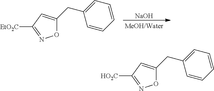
[NaOH].[EtO2C]C1=NOC(CC2=CC=CC=C2)=C1.[HO2C]C1=NOC(CC2=CC=CC=C2)=C1
